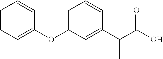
C1=CC=C(OC2=CC=CC(C(C(O)=O)C)=C2)C=C1
